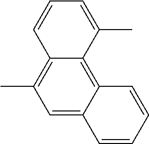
C1=C2C(=C3C(=C1C)C=CC=C3C)C=CC=C2
